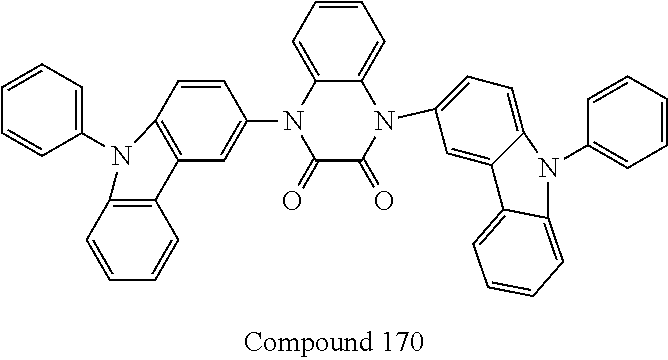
C1=CC=C2C(=C1)N(C1=CC=C3C(=C1)C1=CC=CC=C1N3C1=CC=CC=C1)C(=O)C(=O)N2C1=CC2=C(C=C1)N(C1=CC=CC=C1)C1=C2C=CC=C1
